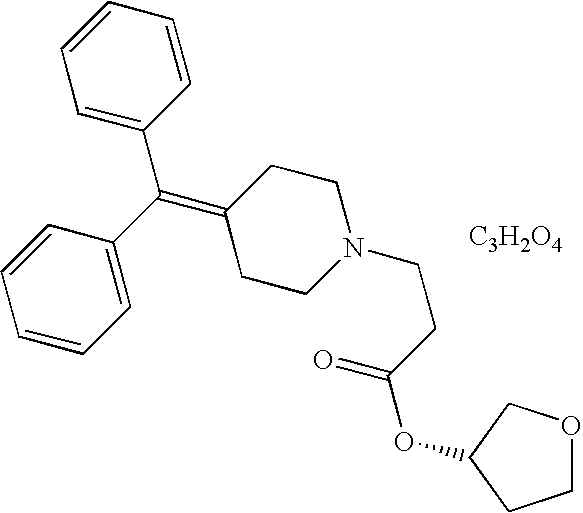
C1=C(C(C2=CC=CC=C2)=C2CCN(CCC(OC3COCC3)=O)CC2)C=CC=C1.[C3H2O4]
